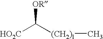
C([HO2C])([OR])[(CH2)l]C
